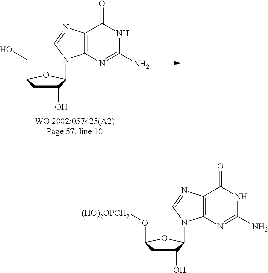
C1(O)CC(CO)OC1N1C2=C(C(=O)NC(N)=N2)N=C1.C1(O)CC(O[(HO)2OPCH2])OC1N1C2=C(C(=O)NC(N)=N2)N=C1
